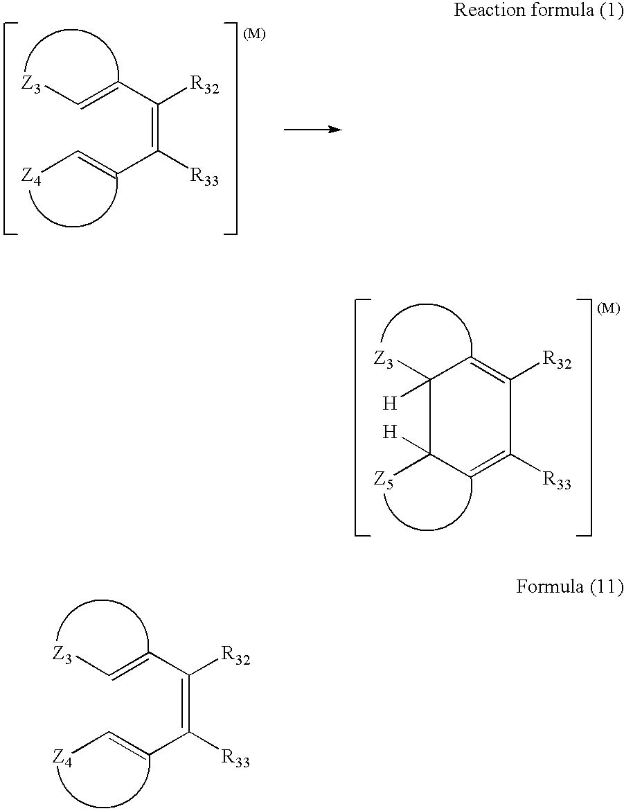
C(=C([R33])C=C[Z4])([R32])C=C[Z3].C(=C([R33])C=C[Z4])([R32])C=C[Z3].C1([Z5])([H])C=C([R33])C([R32])=CC1([H])[Z3]
